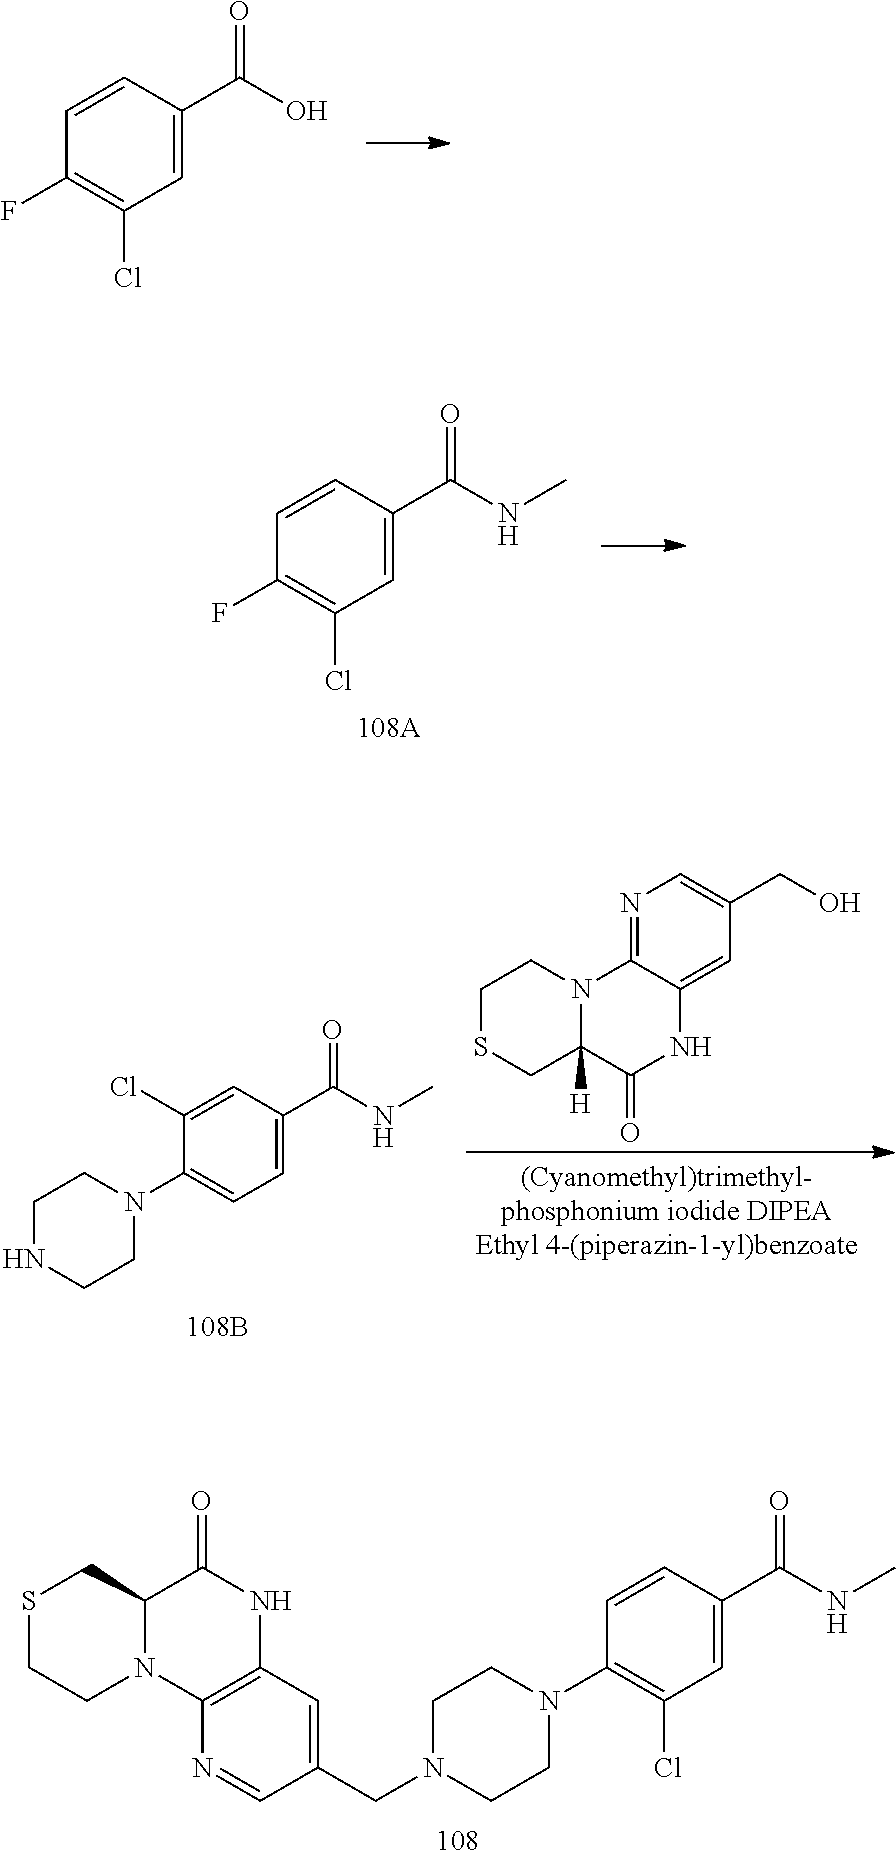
C1=C(C(O)=O)C=CC(F)=C1Cl.C1(=O)NC2=C(N3C1CSCC3)N=CC(CN1CCN(C3=C(Cl)C=C(C(=O)NC)C=C3)CC1)=C2.C1=C(C(NC)=O)C=CC(F)=C1Cl.N1=C2C(=CC(CO)=C1)NC(=O)C1([H])N2CCSC1.C1=C(C(NC)=O)C=C(Cl)C(N2CCNCC2)=C1
